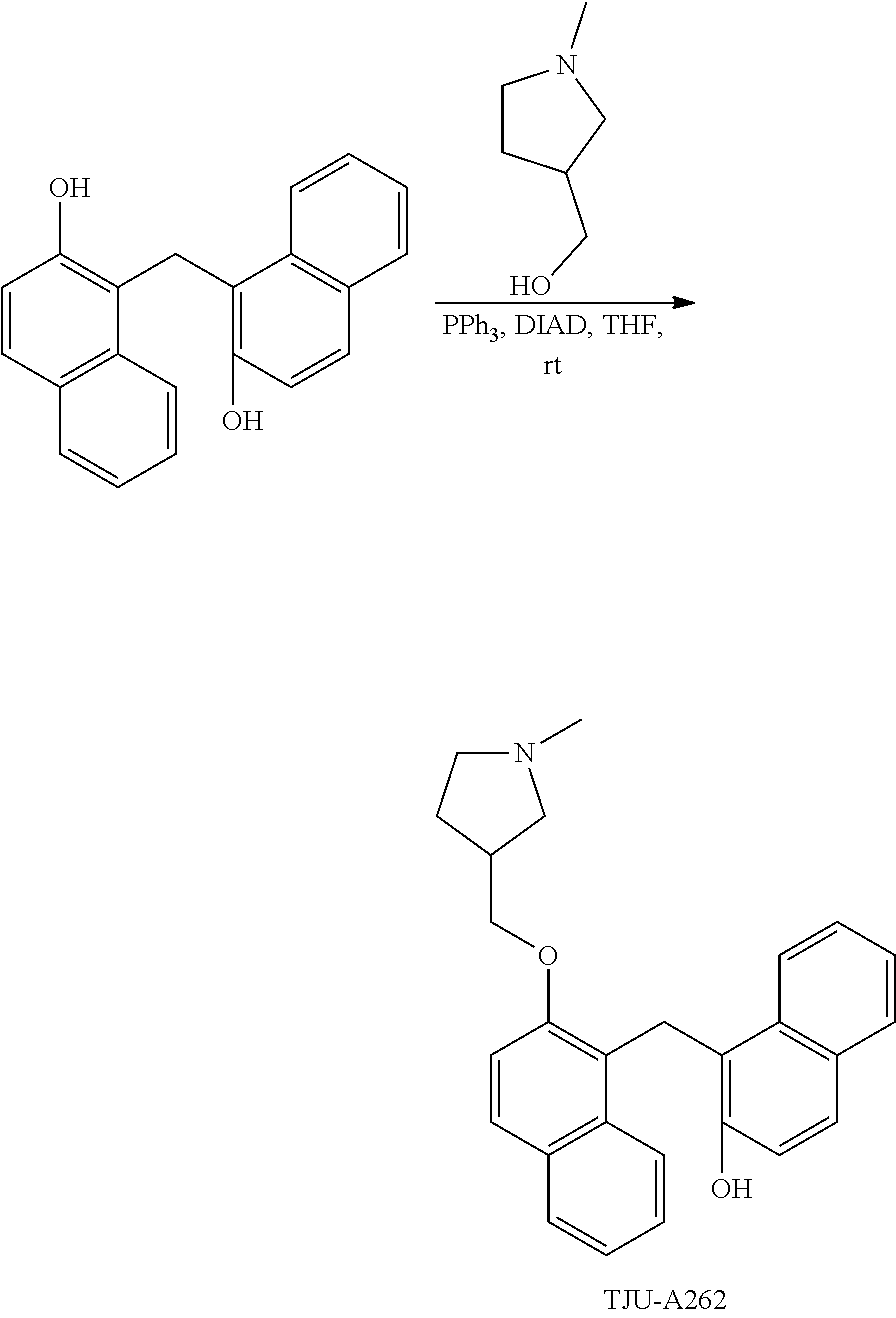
C1=CC2=C(C(CC3=C(O)C=CC4=C3C=CC=C4)=C1OCC1CN(C)CC1)C=CC=C2.C1CC(CO)CN1C.C1=CC2=C(C(CC3=C(O)C=CC4=C3C=CC=C4)=C1O)C=CC=C2
